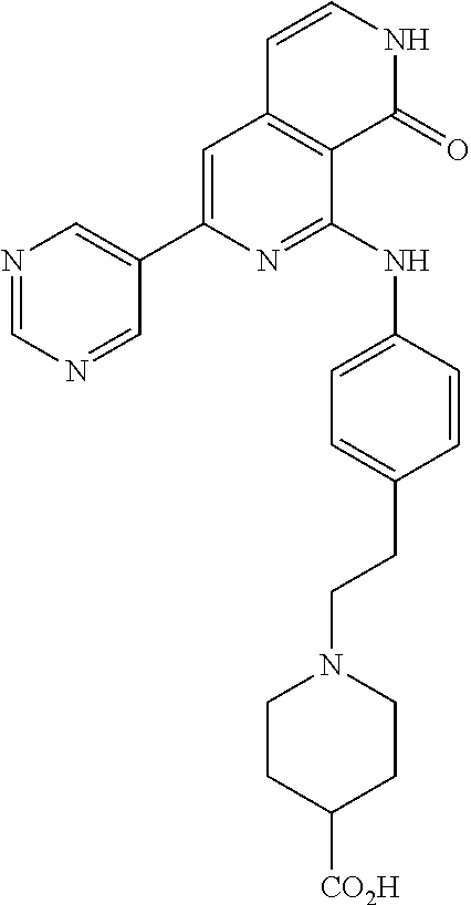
C1(C2=CC3=C(C(NC4=CC=C(CCN5CCC([CO2H])CC5)C=C4)=N2)C(=O)NC=C3)=CN=CN=C1
